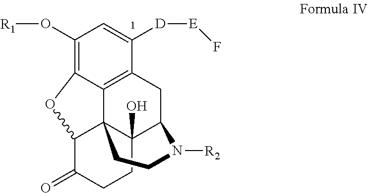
C1(O[R1])=C2C3=C(C([D][E]F)=C1)CC1C4(O)C3(C(C(=O)CC4)O2)CCN1[R2]
